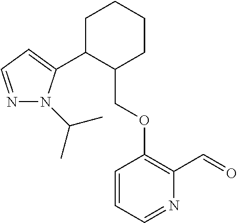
C1C(C2=CC=NN2C(C)C)C(COC2=C(C=O)N=CC=C2)CCC1
